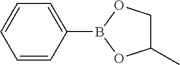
C1=CC=CC(B2OC(C)CO2)=C1
